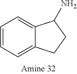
C1=C2C(=CC=C1)C(N)CC2
